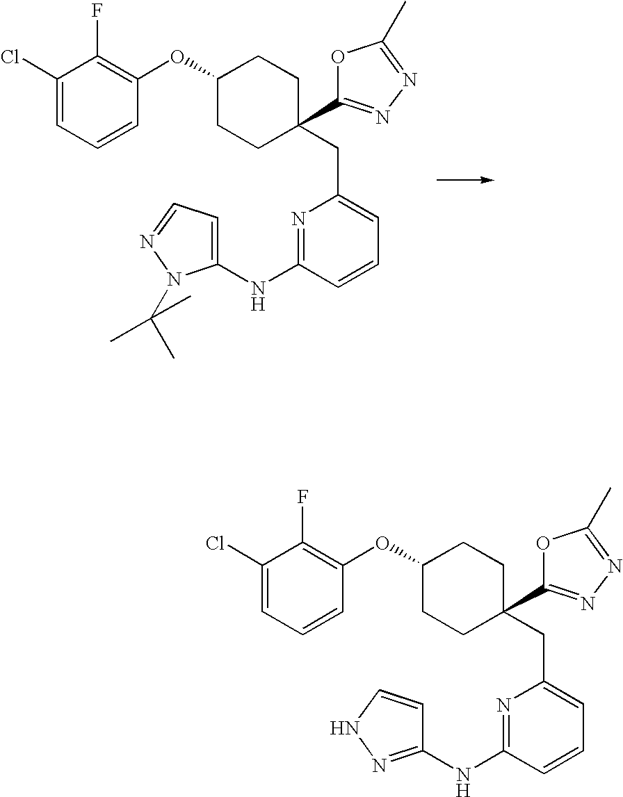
C1(Cl)=CC=CC(OC2CCC(C3=NN=C(C)O3)(CC3=CC=CC(NC4=CC=NN4C(C)(C)C)=N3)CC2)=C1F.C1(Cl)=CC=CC(OC2CCC(C3=NN=C(C)O3)(CC3=CC=CC(NC4=NNC=C4)=N3)CC2)=C1F
